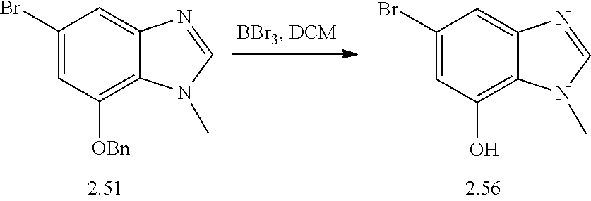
C1(Br)=CC([OBn])=C2C(=C1)N=CN2C.C1(Br)=CC(O)=C2C(=C1)N=CN2C
